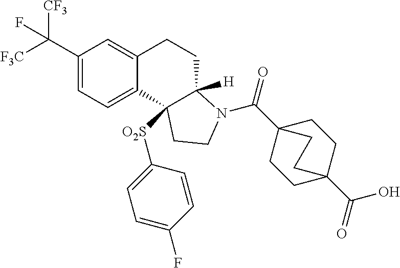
C1(C([F3C])([CF3])F)=CC=C2C(=C1)CCC1([H])C2([O2S]C2=CC=C(F)C=C2)CCN1C(C12CCC(C(=O)O)(CC1)CC2)=O
